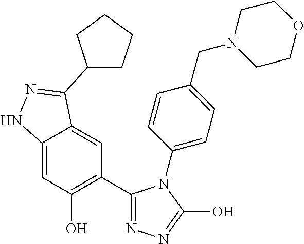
C12=CC(O)=C(C3=NN=C(O)N3C3=CC=C(CN4CCOCC4)C=C3)C=C1C(C1CCCC1)=NN2
